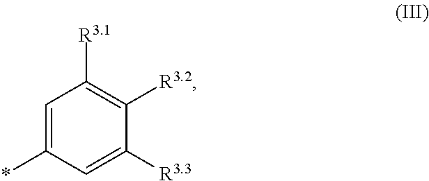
C1=C(*)C=C([R3.3])C([R3.2])=C1[R3.1]
